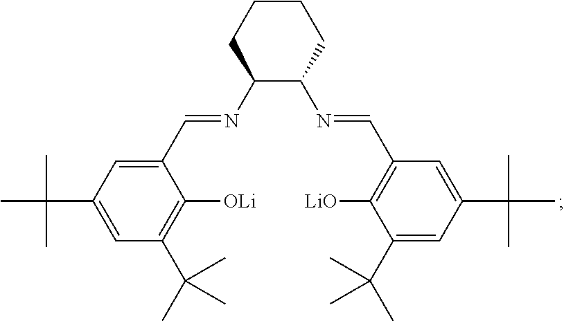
C1=C(C(C)(C)C)C=C(C=NC2C(N=CC3=C([LiO])C(C(C)(C)C)=CC(C(C)(C)C)=C3)CCCC2)C([OLi])=C1C(C)(C)C
